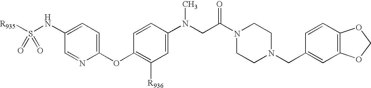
[R935]S(NC1=CC=C(OC2=C([R936])C=C(N(CC(N3CCN(CC4=CC5=C(C=C4)OCO5)CC3)=O)C)C=C2)N=C1)(=O)=O
